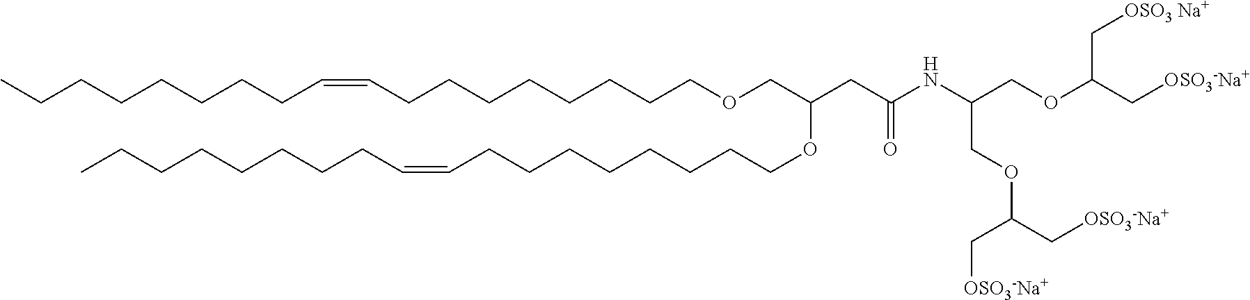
CCCCCCCCC=CCCCCCCCCOCC(OCCCCCCCCC=CCCCCCCCC)CC(NC(COC(C[OSO3-Na+])C[OSO3-Na+])COC(C[OSO3 Na+])C[OSO3-Na+])=O
